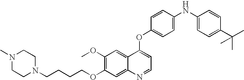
C1=CC(OC2=CC=NC3=CC(OCCCCN4CCN(C)CC4)=C(OC)C=C23)=CC=C1NC1=CC=C(C(C)(C)C)C=C1
